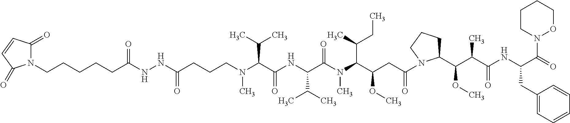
N1(CCCCCC(=O)NNC(CCCN(C(C(NC(C(N(C(C(CC(=O)N2C(C(C(C(NC(C(=O)N3OCCCC3)CC3=CC=CC=C3)=O)C)OC)CCC2)OC)C(C)CC)C)=O)C(C)C)=O)C(C)C)C)=O)C(=O)C=CC1=O
